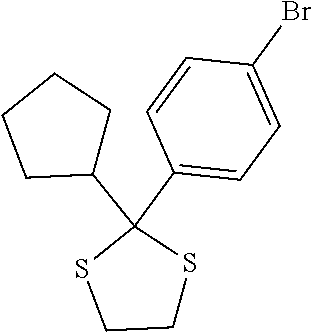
C1(C2=CC=C(Br)C=C2)(C2CCCC2)SCCS1
